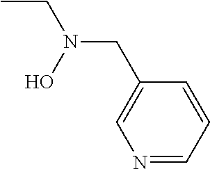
CCN(CC1=CN=CC=C1)O
